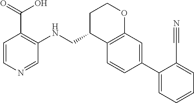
C1=CC(C2=CC=CC=C2C#N)=CC2=C1C(CNC1=C(C(O)=O)C=CN=C1)CCO2
